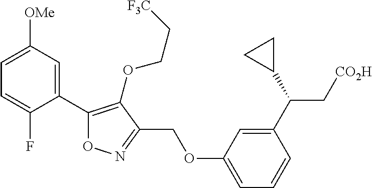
C1=C([OMe])C=C(C2=C(OCC[F3C])C(COC3=CC=CC(C(C[CO2H])C4CC4)=C3)=NO2)C(F)=C1
